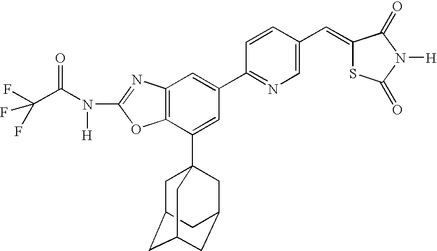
N(C1=NC2=C(O1)C(C13CC4CC(CC(C1)C4)C3)=CC(C1=NC=C(C=C3SC(=O)N([H])C3=O)C=C1)=C2)([H])C(C(F)(F)F)=O
